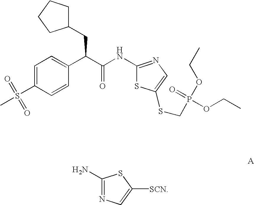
C1(N)=NC=C([SCN])S1.C1=C(S(C)(=O)=O)C=CC(C(C(NC2=NC=C(SCP(OCC)(=O)OCC)S2)=O)CC2CCCC2)=C1
